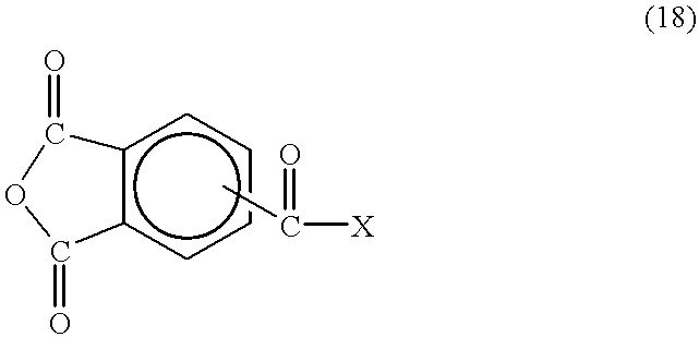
c12c(cccc1)C(=O)OC2=O.CC(=O)[X]
